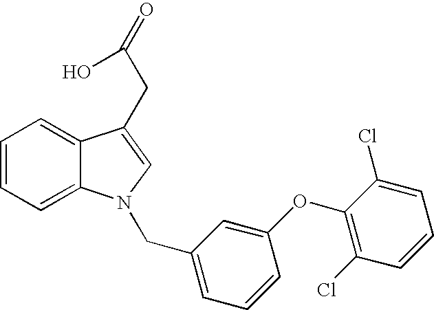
C1=CC=C2C(=C1)C(CC(=O)O)=CN2CC1=CC=CC(OC2=C(Cl)C=CC=C2Cl)=C1
